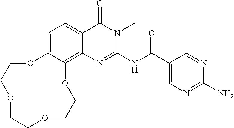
C1=C2C(=C3C(=C1)C(=O)N(C)C(NC(=O)C1=CN=C(N)N=C1)=N3)OCCOCCOCCO2
